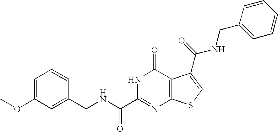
C1(CNC(C2=NC3=C(C(=O)N2)C(C(NCC2=CC=CC=C2)=O)=CS3)=O)=CC(OC)=CC=C1
